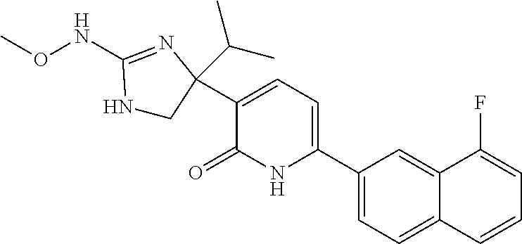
C1(C2=CC=C(C3(C(C)C)CNC(NOC)=N3)C(=O)N2)=CC=C2C(=C1)C(F)=CC=C2
